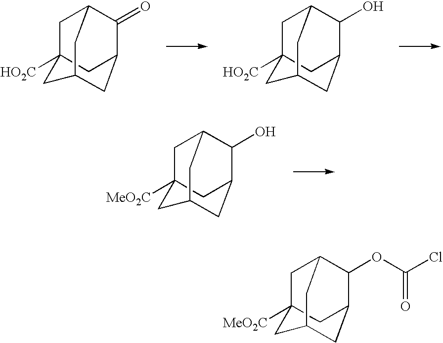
C1C2([HO2C])CC3C(=O)C1CC(C2)C3.C1C2([HO2C])CC3C(O)C1CC(C2)C3.C1C2([MeO2C])CC3C(O)C1CC(C2)C3.C1C2([MeO2C])CC3C(OC(Cl)=O)C1CC(C2)C3
